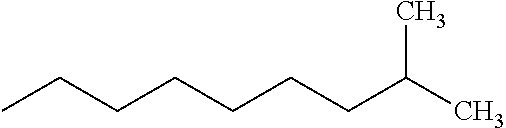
CCCCCCCC(C)C
